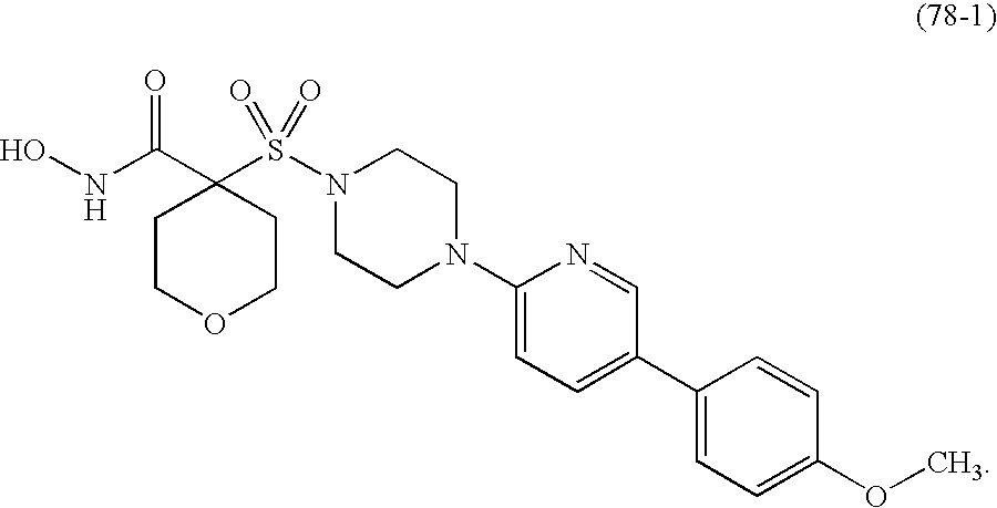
C1(C(NO)=O)(S(=O)(=O)N2CCN(C3=CC=C(C4=CC=C(OC)C=C4)C=N3)CC2)CCOCC1
